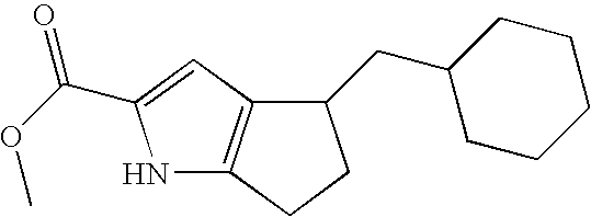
N1C2=C(C=C1C(OC)=O)C(CC1CCCCC1)CC2
